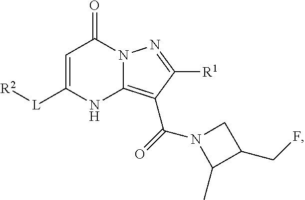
C1=C([L][R2])NC2=C(C(N3C(C)C(CF)C3)=O)C([R1])=NN2C1=O
